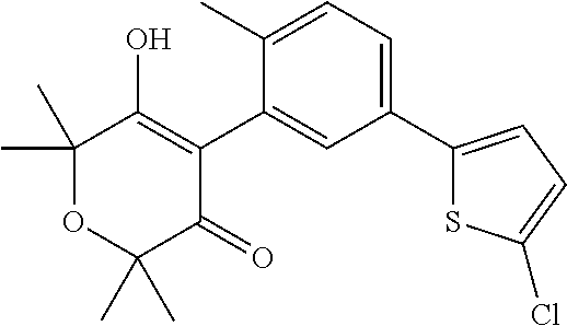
C1(C2=CC=C(C)C(C3=C(O)C(C)(C)OC(C)(C)C3=O)=C2)=CC=C(Cl)S1
